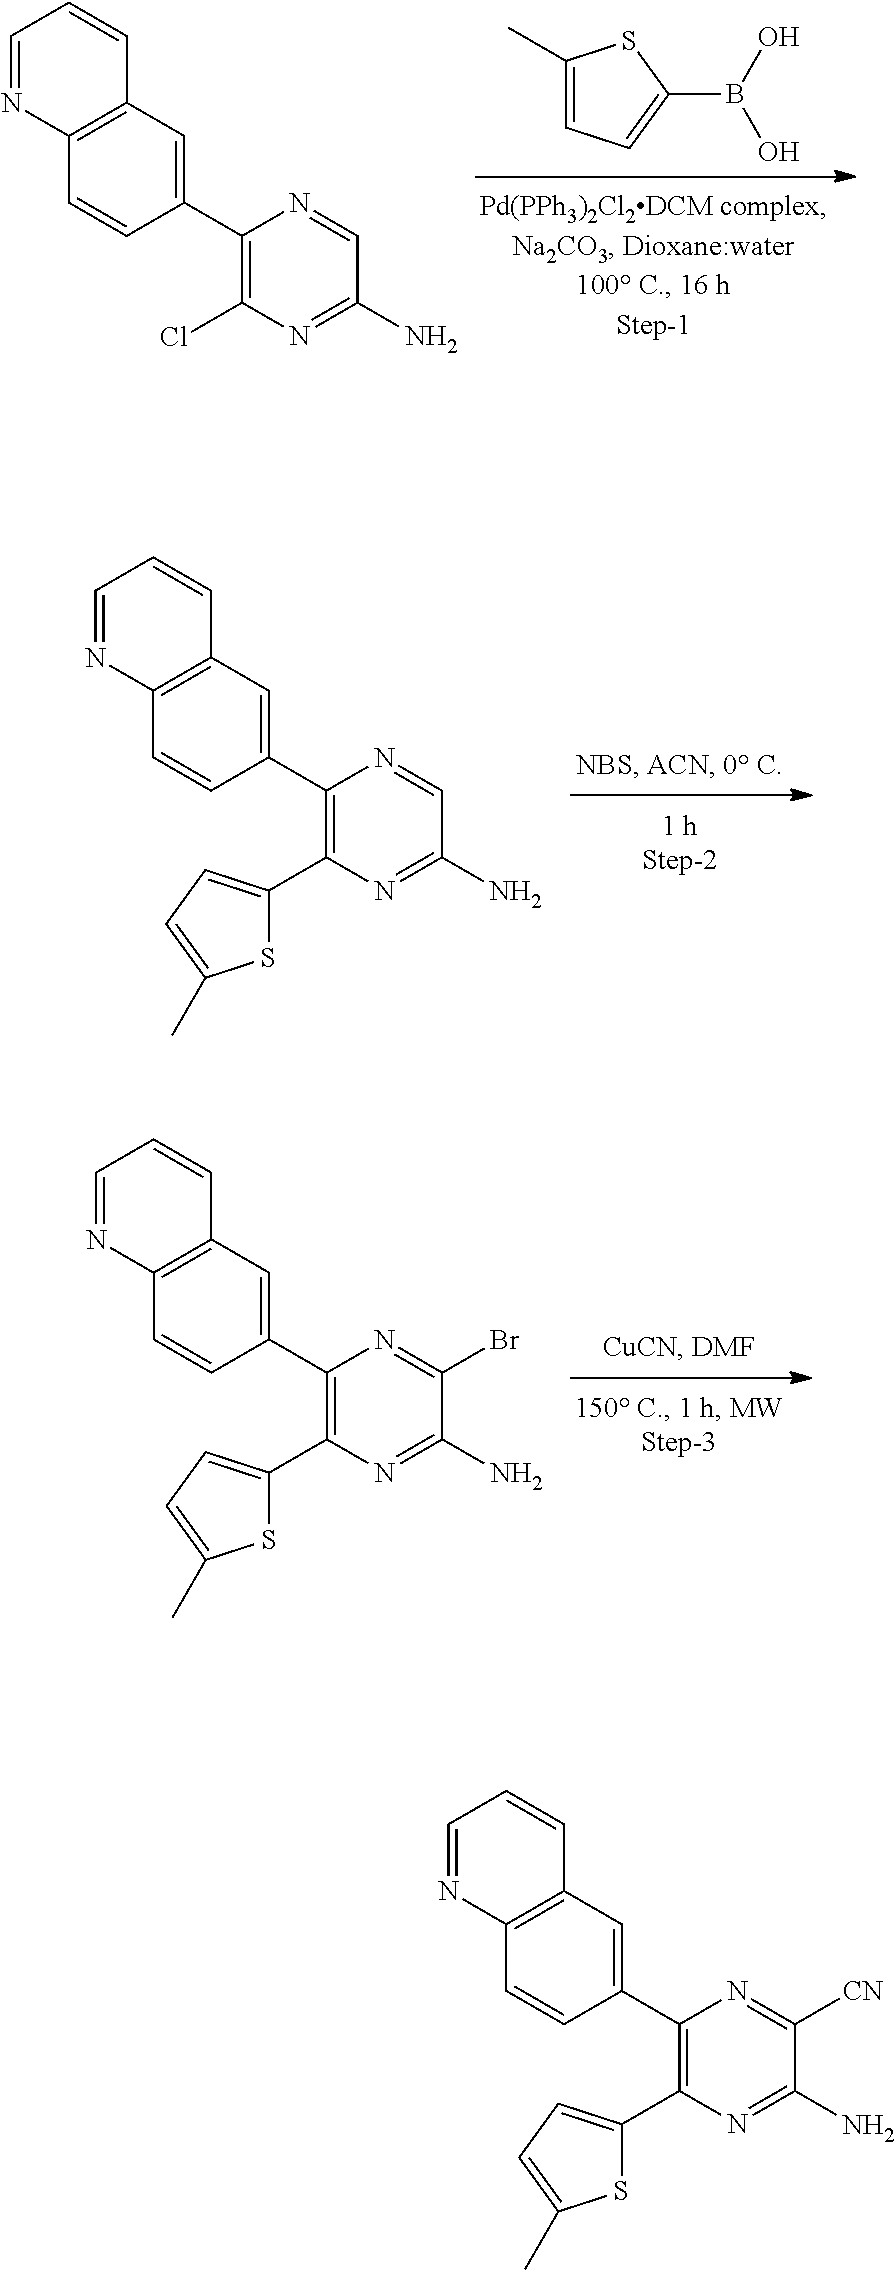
C1(C)=CC=C(B(O)O)S1.C1(C2=C(Cl)N=C(N)C=N2)=CC2=C(C=C1)N=CC=C2.C1(C2=C(C3=CC=C(C)S3)N=C(N)C=N2)=CC2=C(C=C1)N=CC=C2.C1(C2=C(C3=CC=C(C)S3)N=C(N)C(Br)=N2)=CC2=C(C=C1)N=CC=C2.C1(C2=C(C3=CC=C(C)S3)N=C(N)C([CN])=N2)=CC2=C(C=C1)N=CC=C2
